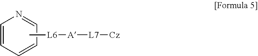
C1=CC=CC=N1.C[L6][A][L7][Cz]
